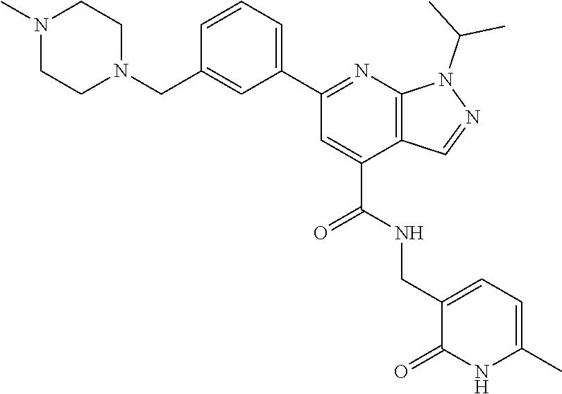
CN1CCN(CC2=CC(C3=NC4=C(C(C(NCC5=CC=C(C)NC5=O)=O)=C3)C=NN4C(C)C)=CC=C2)CC1
